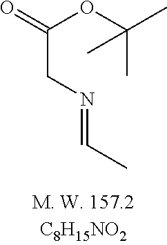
C(CN=CC)(OC(C)(C)C)=O
